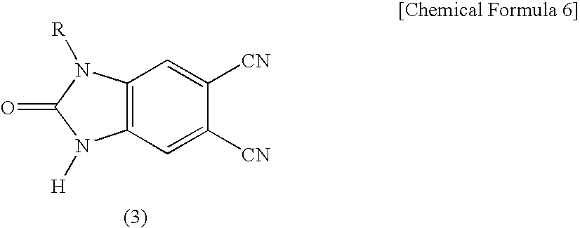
C12=C(C=C([CN])C([CN])=C1)N([H])C(=O)N2[R]
